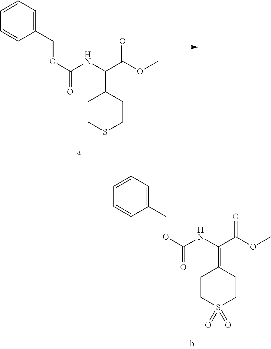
C1CSCCC1=C(NC(OCC1=CC=CC=C1)=O)C(OC)=O.C1CS(=O)(=O)CCC1=C(NC(OCC1=CC=CC=C1)=O)C(OC)=O
